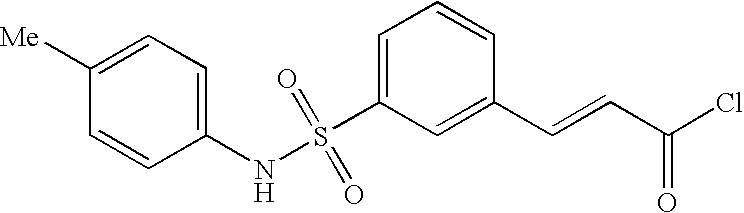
C1([Me])=CC=C(NS(C2=CC=CC(C=CC(Cl)=O)=C2)(=O)=O)C=C1
